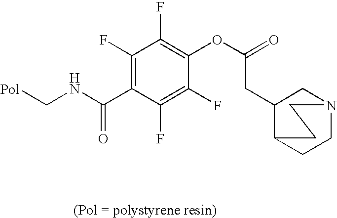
C1(F)=C(OC(=O)CC2C3CCN(C2)CC3)C(F)=C(F)C(C(NC[Pol])=O)=C1F
